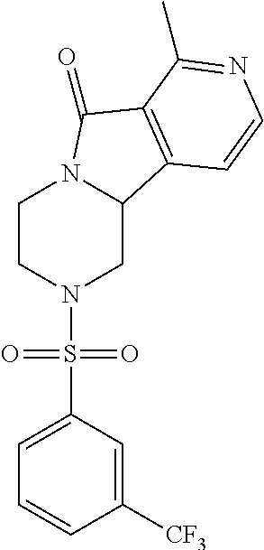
C1CN(S(C2=CC=CC([CF3])=C2)(=O)=O)CC2N1C(=O)C1=C2C=CN=C1C
